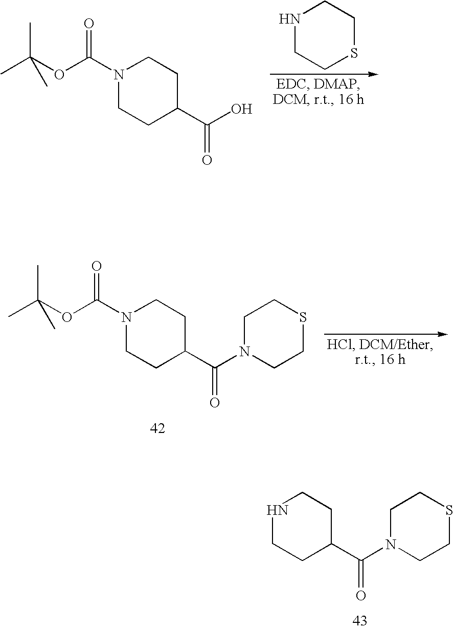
N1(C(OC(C)(C)C)=O)CCC(C(O)=O)CC1.N1CCSCC1.N1(C(OC(C)(C)C)=O)CCC(C(N2CCSCC2)=O)CC1.N1CCC(C(N2CCSCC2)=O)CC1
